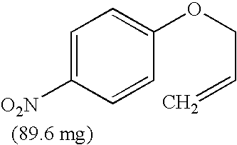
C1=C([O2N])C=CC(OCC=C)=C1
